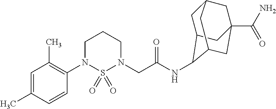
C1=C(C)C=CC(N2S(=O)(=O)N(CC(NC3C4CC5CC(C(N)=O)(CC3C5)C4)=O)CCC2)=C1C
